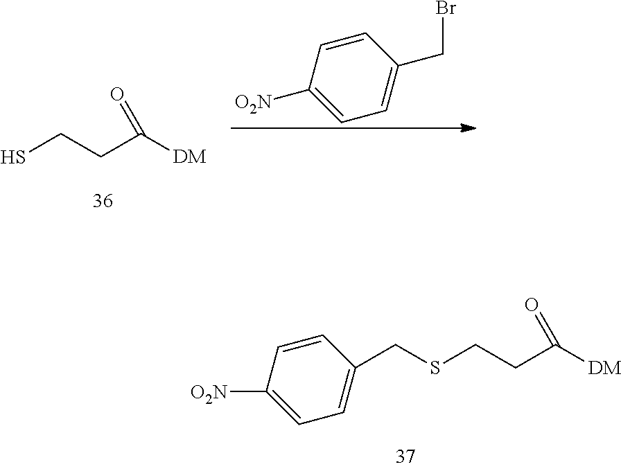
SCCC([DM])=O.C1([O2N])=CC=C(CBr)C=C1.C1([O2N])=CC=C(CSCCC([DM])=O)C=C1
